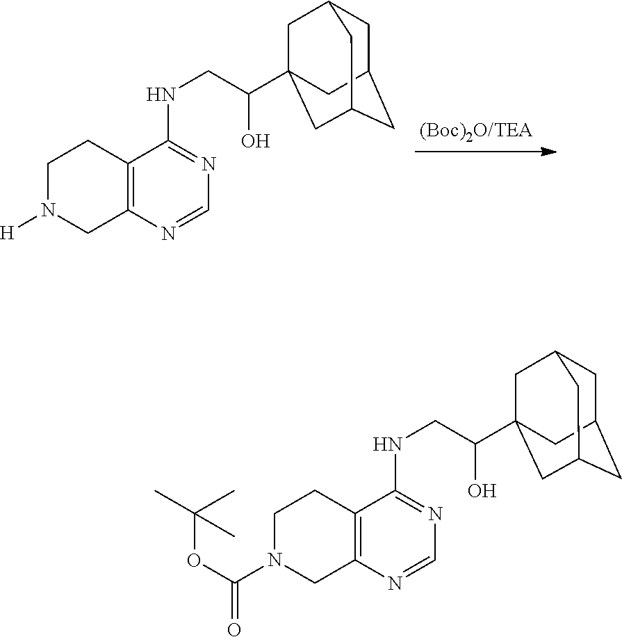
C1N([H])CC2=C(C1)C(NCC(C13CC4CC(CC(C1)C4)C3)O)=NC=N2.C1N(C(OC(C)(C)C)=O)CC2=C(C1)C(NCC(C13CC4CC(CC(C1)C4)C3)O)=NC=N2
